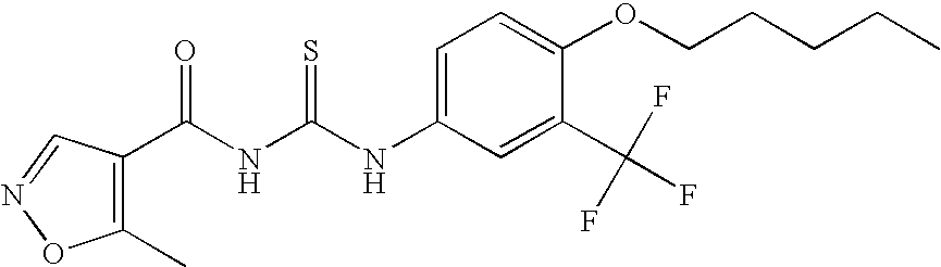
N(C(NC(=O)C1=C(C)ON=C1)=S)C1=CC=C(OCCCCC)C(C(F)(F)F)=C1
